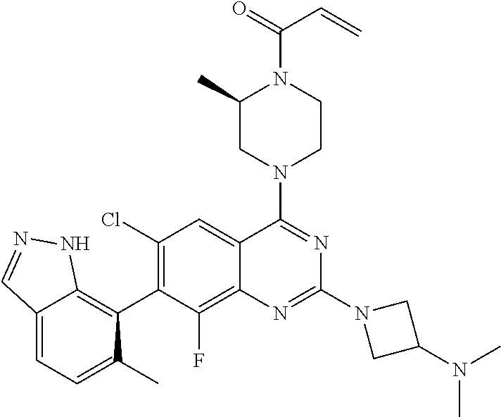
C12=CC=C(C)C(C3=C(Cl)C=C4C(=C3F)N=C(N3CC(N(C)C)C3)N=C4N3CCN(C(=O)C=C)C(C)C3)=C1NN=C2
